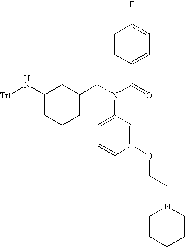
C1C(CN(C(=O)C2=CC=C(F)C=C2)C2=CC=CC(OCCN3CCCCC3)=C2)CC(N[Trt])CC1
